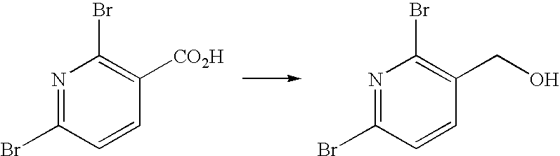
N1=C(Br)C=CC([CO2H])=C1Br.N1=C(Br)C=CC(CO)=C1Br
